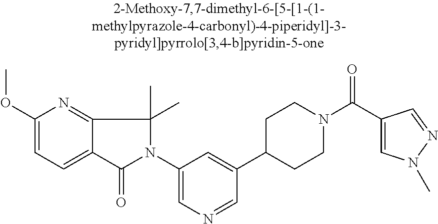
C1(OC)=CC=C2C(=N1)C(C)(C)N(C1=CN=CC(C3CCN(C(C4=CN(C)N=C4)=O)CC3)=C1)C2=O
